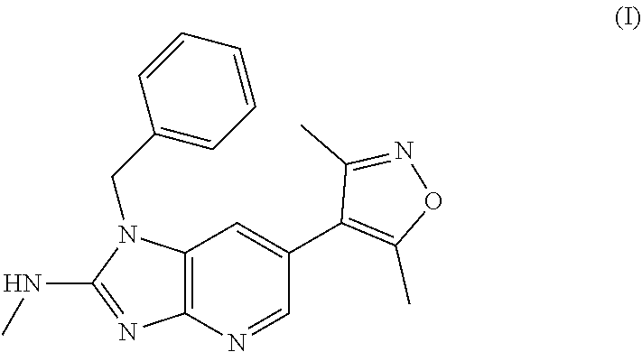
C1=C(C2=C(C)ON=C2C)C=NC2=C1N(CC1=CC=CC=C1)C(NC)=N2
